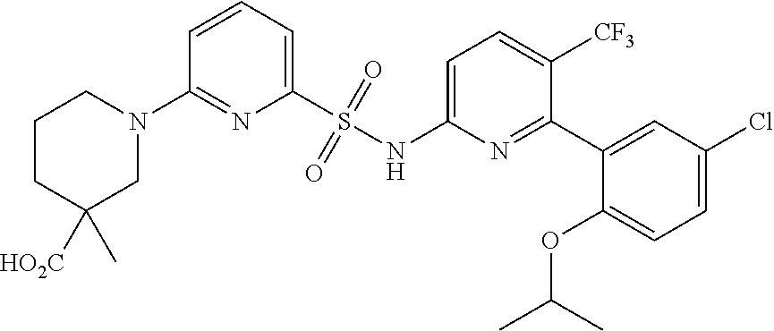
C1CC([HO2C])(C)CN(C2=NC(S(NC3=CC=C([CF3])C(C4=CC(Cl)=CC=C4OC(C)C)=N3)(=O)=O)=CC=C2)C1
